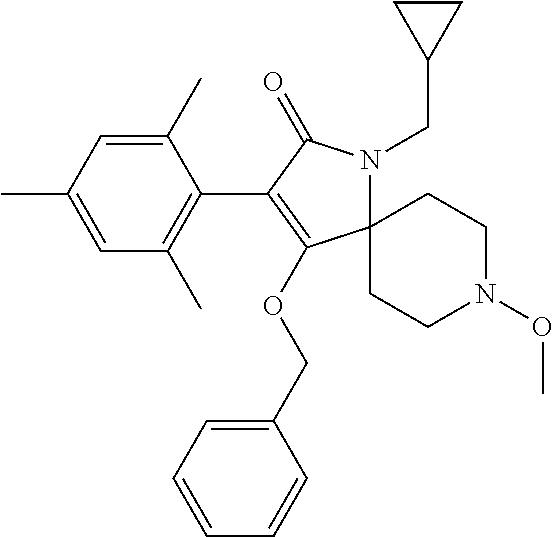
CC1=CC(C)=C(C2=C(OCC3=CC=CC=C3)C3(N(CC4CC4)C2=O)CCN(OC)CC3)C(C)=C1
